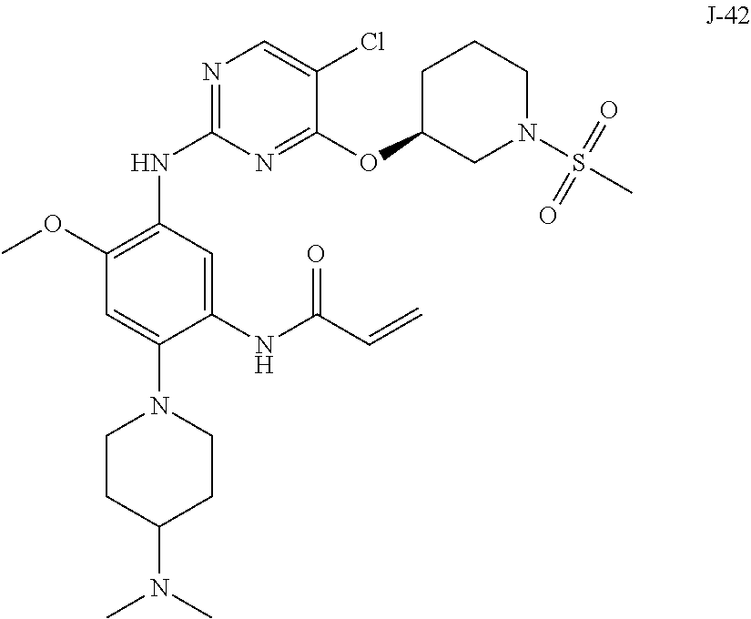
C1(OC)=C(NC2=NC=C(Cl)C(OC3CN(S(C)(=O)=O)CCC3)=N2)C=C(NC(C=C)=O)C(N2CCC(N(C)C)CC2)=C1
